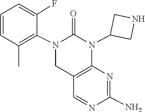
N1=CC2=C(N=C1N)N(C1CNC1)C(=O)N(C1=C(C)C=CC=C1F)C2
